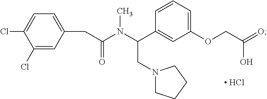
C1=C(Cl)C(Cl)=CC(CC(N(C(C2=CC(OCC(=O)O)=CC=C2)CN2CCCC2)C)=O)=C1.[ HCl]
